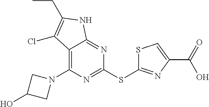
C12=C(N3CC(O)C3)N=C(SC3=NC(C(=O)O)=CS3)N=C1NC(CC)=C2Cl
